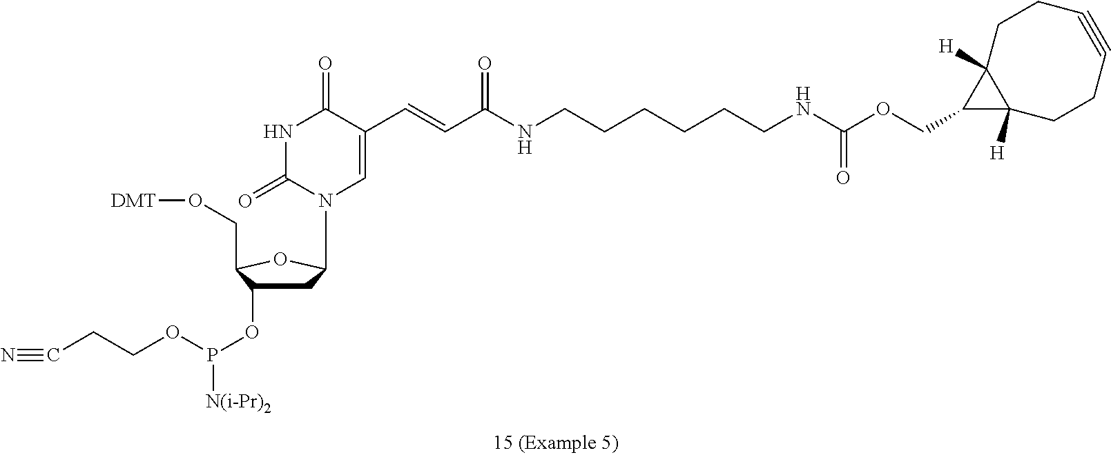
N(CCCCCCNC(OCC1C2([H])C1([H])CCC#CCC2)=O)C(C=CC1=CN(C2CC(OP([N(i-Pr)2])OCCC#N)C(CO[DMT])O2)C(=O)NC1=O)=O
